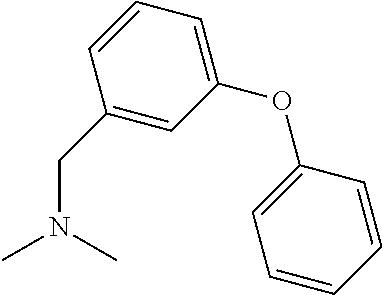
C1(CN(C)C)=CC(OC2=CC=CC=C2)=CC=C1
